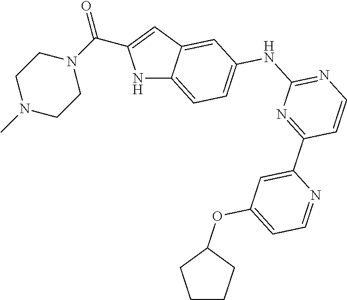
N1C2=CC=C(NC3=NC=CC(C4=CC(OC5CCCC5)=CC=N4)=N3)C=C2C=C1C(=O)N1CCN(C)CC1
